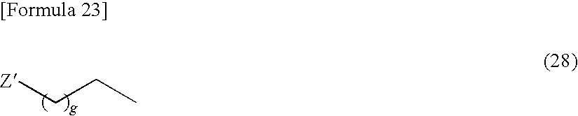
[Z]CCC
